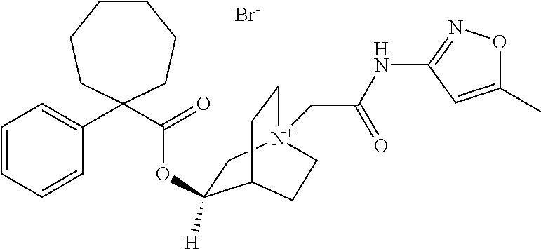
[Br-].C1(C2(C(=O)OC3([H])C[N+]4(CC(NC5=NOC(C)=C5)=O)CCC3CC4)CCCCCC2)=CC=CC=C1
